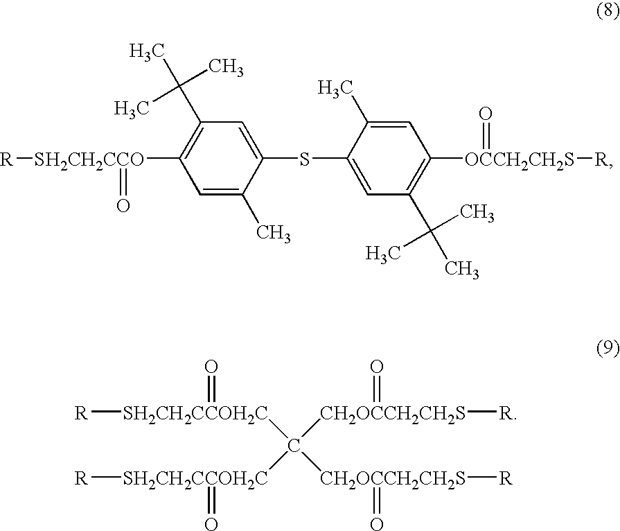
C1=C(C)C(SC2=CC(C(C)(C)C)=C([OCCH2CH2S]([R])=O)C=C2C)=CC(C(C)(C)C)=C1[SH2CH2CCO](=O)[R].[SH2CH2CCOH2C](C([CH2OCCH2CH2S](=O)[R])([SH2CH2CCOH2C]([R])=O)[CH2OCCH2CH2S]([R])=O)([R])=O
